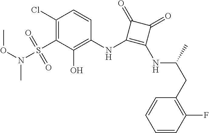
C1(Cl)=C(S(=O)(=O)N(OC)C)C(O)=C(NC2=C(NC(CC3=C(F)C=CC=C3)C)C(=O)C2=O)C=C1
